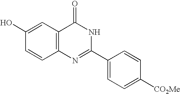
C1=C([CO2Me])C=CC(C2=NC3=C(C(=O)N2)C=C(O)C=C3)=C1
